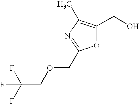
O1C(CO)=C(C)N=C1COCC(F)(F)F
